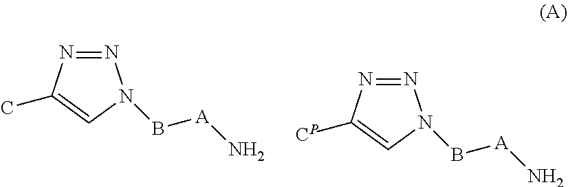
N1=NN(B[A]N)C=C1C.N1=NN(B[A]N)C=C1[CP]
